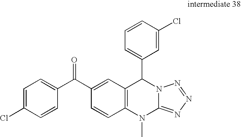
C1=C(Cl)C=CC(C(C2=CC3=C(C=C2)N(C)C2=NN=NN2C3C2=CC=CC(Cl)=C2)=O)=C1
